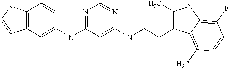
C1(NC2=NC=NC(NCCC3=C(C)NC4=C(F)C=CC(C)=C34)=C2)=CC2=C(C=C1)NC=C2
